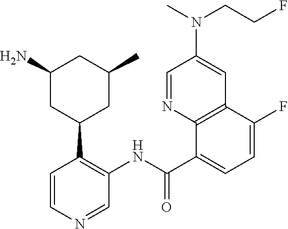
C1=NC2=C(C=C1N(C)CCF)C(F)=CC=C2C(NC1=C(C2CC(C)CC(N)C2)C=CN=C1)=O
